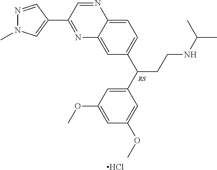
N1=C(C2=CN(C)N=C2)C=NC2=CC=C(C(CCNC(C)C)C3=CC(OC)=CC(OC)=C3)C=C12.Cl
